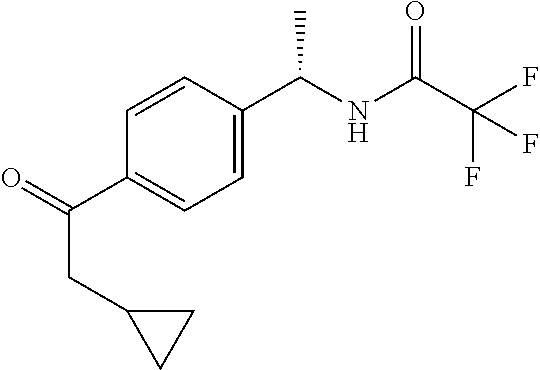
C1=CC(C(NC(C(F)(F)F)=O)C)=CC=C1C(=O)CC1CC1
